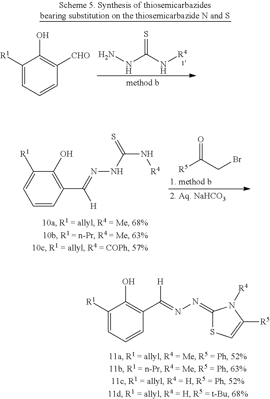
NNC(N[R4])=S.C1([R1])=CC=CC([CHO])=C1O.C1([R1])=CC=CC(C(=NN=C2SC=C([R5])N2[R4])[H])=C1O.[R5]C(CBr)=O.C1=CC(C(=NNC(N[R4])=S)[H])=C(O)C([R1])=C1
